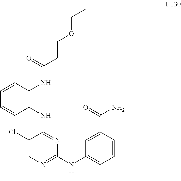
C1(Cl)=CN=C(NC2=C(C)C=CC(C(=O)N)=C2)N=C1NC1=C(NC(CCOCC)=O)C=CC=C1
